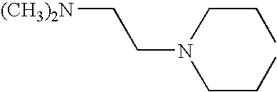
C(C[(CH3)2N])N(CCC)CCC
